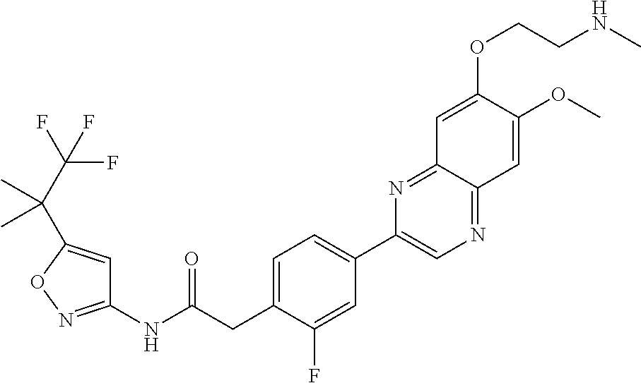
C1(NC(CC2=CC=C(C3=CN=C4C(=N3)C=C(OCCNC)C(OC)=C4)C=C2F)=O)=NOC(C(C(F)(F)F)(C)C)=C1
